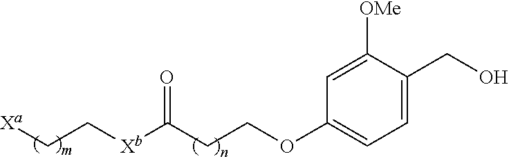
[Xa]CC[Xb]C(CCOC1=CC=C(CO)C([OMe])=C1)=O
